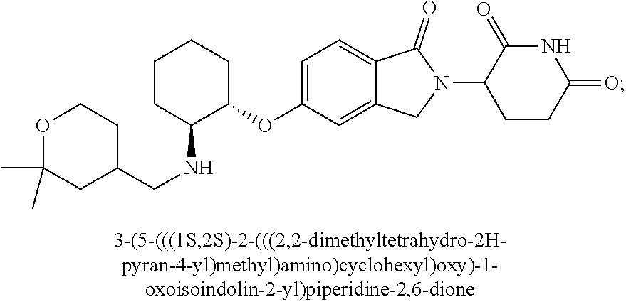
C1CC(NCC2CCOC(C)(C)C2)C(OC2=CC=C3C(=C2)CN(C2CCC(=O)NC2=O)C3=O)CC1
